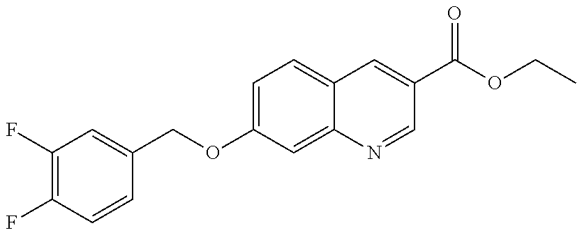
C1(F)=C(F)C=CC(COC2=CC=C3C(=C2)N=CC(C(OCC)=O)=C3)=C1
